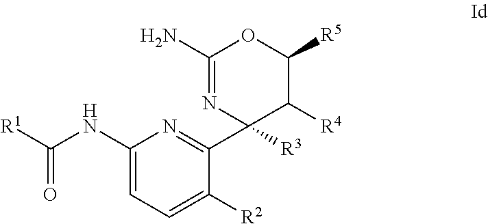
C1(N)=NC(C2=NC(NC([R1])=O)=CC=C2[R2])([R3])C([R4])C([R5])O1
